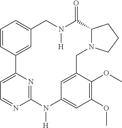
C1=C2N=C(N=C1)N([H])C1=CC(OC)=C(OC)C(=C1)CN1C(C(=O)N([H])CC3=CC=CC2=C3)CCC1
